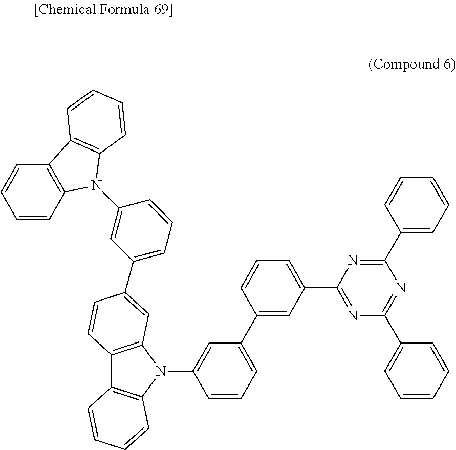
C1=CC2=C(C=C1)C1=C(N2C2=CC(C3=CC4=C(C5=C(N4C4=CC(C6=CC(C7=NC(C8=CC=CC=C8)=NC(C8=CC=CC=C8)=N7)=CC=C6)=CC=C4)C=CC=C5)C=C3)=CC=C2)C=CC=C1
